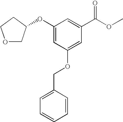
C1(OC2COCC2)=CC(OCC2=CC=CC=C2)=CC(C(OC)=O)=C1
